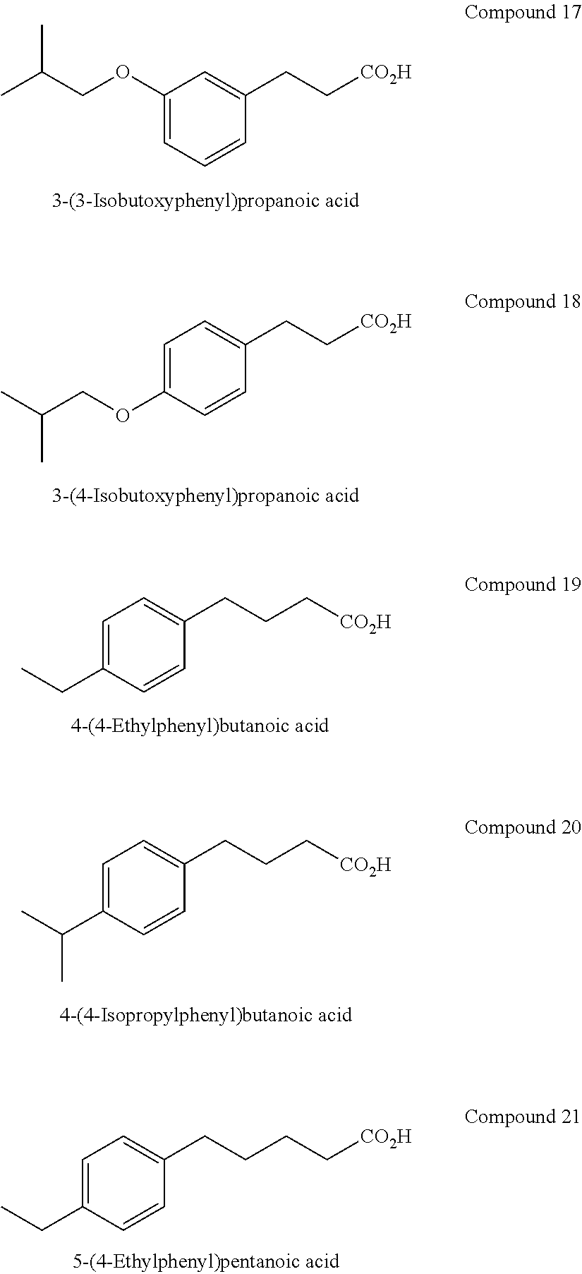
C1(OCC(C)C)=CC=CC(CC[CO2H])=C1.C1=C(OCC(C)C)C=CC(CC[CO2H])=C1.C1=C(CC)C=CC(CCC[CO2H])=C1.C1=C(C(C)C)C=CC(CCC[CO2H])=C1.C1=C(CC)C=CC(CCCC[CO2H])=C1
